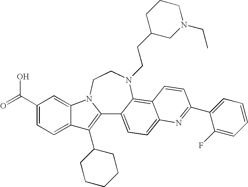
C12=C(C3CCCCC3)C3=CC=C(C(=O)O)C=C3N1CCN(CCC1CN(CC)CCC1)C1=C3C(=CC=C21)N=C(C1=CC=CC=C1F)C=C3
